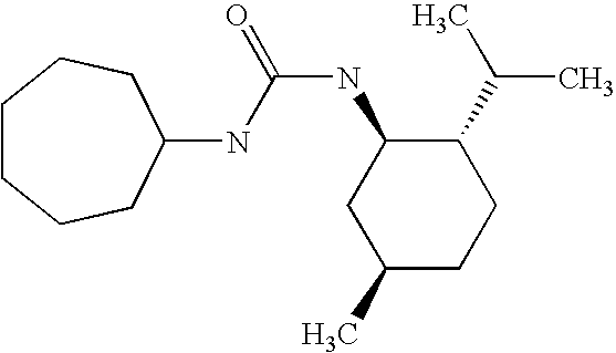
N(C(=O)NC1CC(C)CCC1C(C)C)C1CCCCCC1
